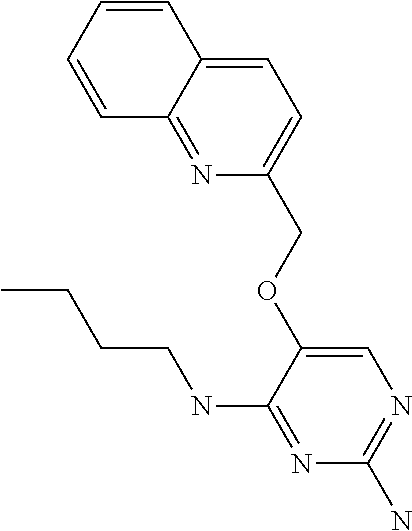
C1=CC2=CC=C(COC3=CN=C(N)N=C3NCCCC)N=C2C=C1
